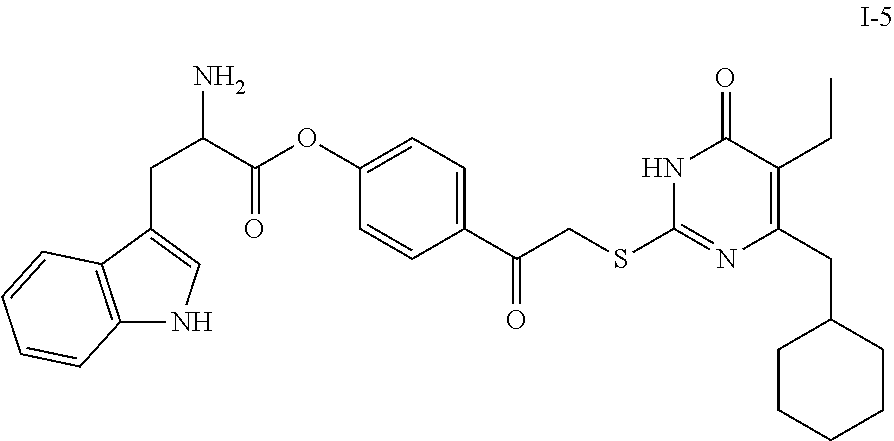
C(C1=C(CC)C(=O)NC(SCC(C2=CC=C(OC(=O)C(CC3=CNC4=C3C=CC=C4)N)C=C2)=O)=N1)C1CCCCC1
